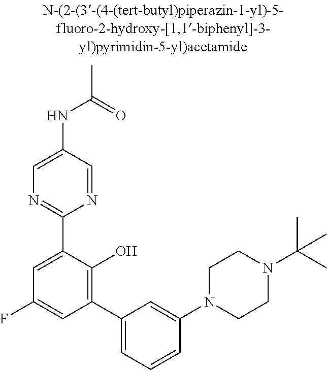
C1CN(C2=CC(C3=C(O)C(C4=NC=C(NC(C)=O)C=N4)=CC(F)=C3)=CC=C2)CCN1C(C)(C)C
